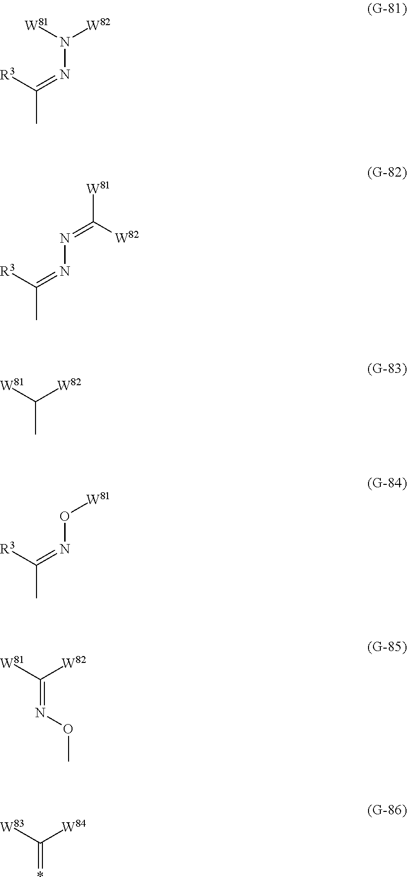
[R3]C(=NN([W82])[W81])C.[R3]C(=NN=C([W81])[W82])C.CC([W82])[W81].[R3]C(=NO[W81])C.N(=C([W82])[W81])OC.*=C([W84])[W83]
